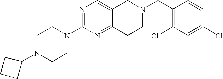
C1N(C2CCC2)CCN(C2=NC=C3C(=N2)CCN(CC2=C(Cl)C=C(Cl)C=C2)C3)C1
